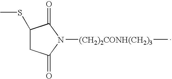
C1C(=O)N([(CH2)2CONH(CH2)3]C)C(=O)C1SC
